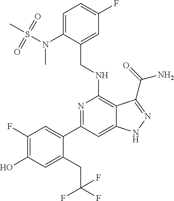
C1(C2=CC(F)=C(O)C=C2CC(F)(F)F)=NC(NCC2=CC(F)=CC=C2N(C)S(=O)(=O)C)=C2C(=C1)NN=C2C(N)=O
